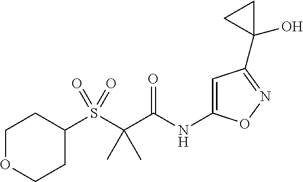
S(C(C(NC1=CC(C2(O)CC2)=NO1)=O)(C)C)(=O)(=O)C1CCOCC1
